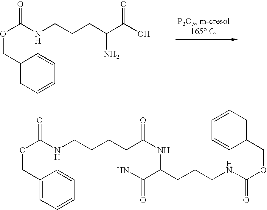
O(CC1=CC=CC=C1)C(NCCCC(N)C(=O)O)=O.O(CC1=CC=CC=C1)C(NCCCC1NC(=O)C(CCCNC(OCC2=CC=CC=C2)=O)NC1=O)=O
